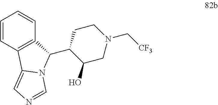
C1=CC2=C(C=C1)C(C1C(O)CN(C[CF3])CC1)N1C2=CN=C1
